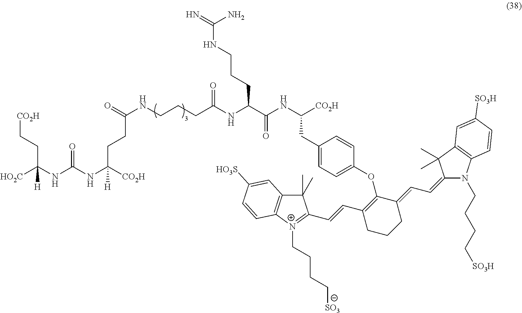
[CO2H]CCC(NC(NC([CO2H])(CCC(NCCCC(NC(C(NC([CO2H])CC1=CC=C(OC2=C(C=CC3=[N+](CCCC[SO3])C4=C(C3(C)C)C=C([HO3S])C=C4)CCCC2=CC=C2N(CCCC[SO3H])C3=C(C2(C)C)C=C([SO3H])C=C3)C=C1)=O)CCCNC(=N)N)=O)=O)[H])=O)([HO2C])[H]
